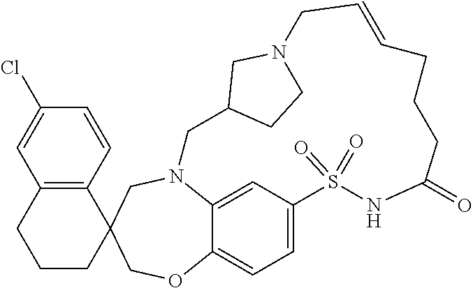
N12C3=CC(=CC=C3OCC3(C4=C(C=C(Cl)C=C4)CCC3)C1)S(=O)(=O)NC(=O)CCCC=CCN1CCC(C2)C1
